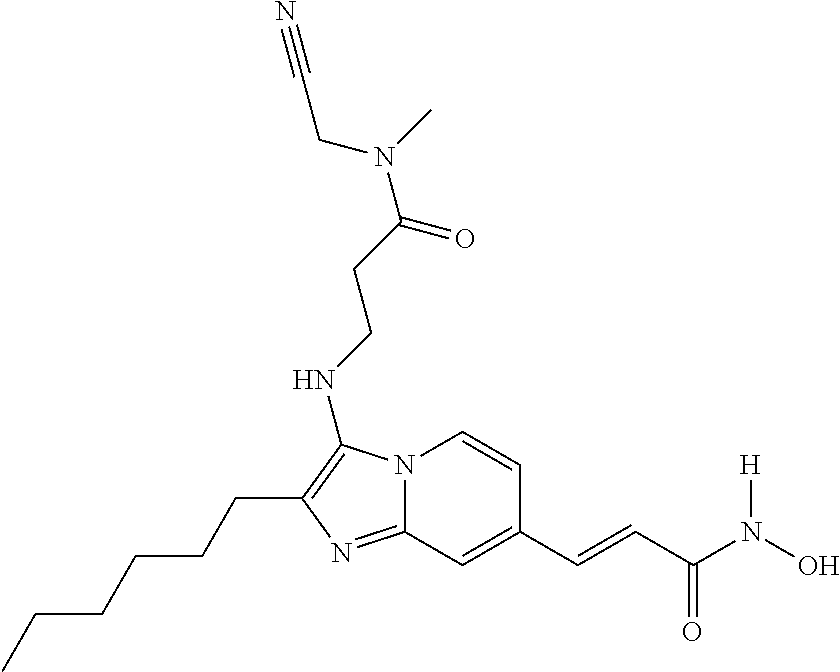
N12C(=NC(CCCCCC)=C1NCCC(N(C)CC#N)=O)C=C(C=CC(N(O)[H])=O)C=C2
